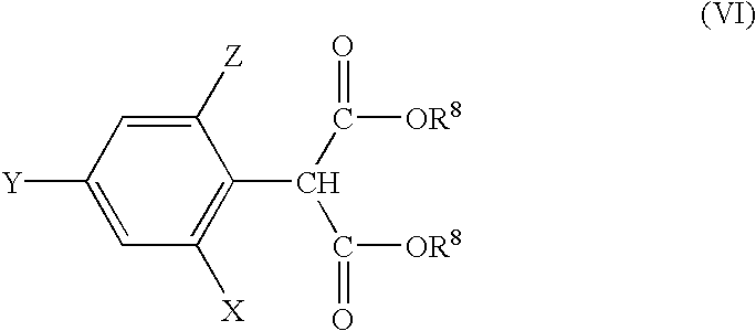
C1([Z])=CC([Y])=CC([X])=C1C(C([OR8])=O)C(=O)[OR8]
